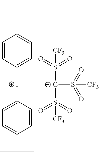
C(C1=CC=C([I+]C2=CC=C(C(C)(C)C)C=C2)C=C1)(C)(C)C.[C-](S(=O)(=O)[CF3])(S(=O)(=O)[CF3])S(=O)(=O)[CF3]
